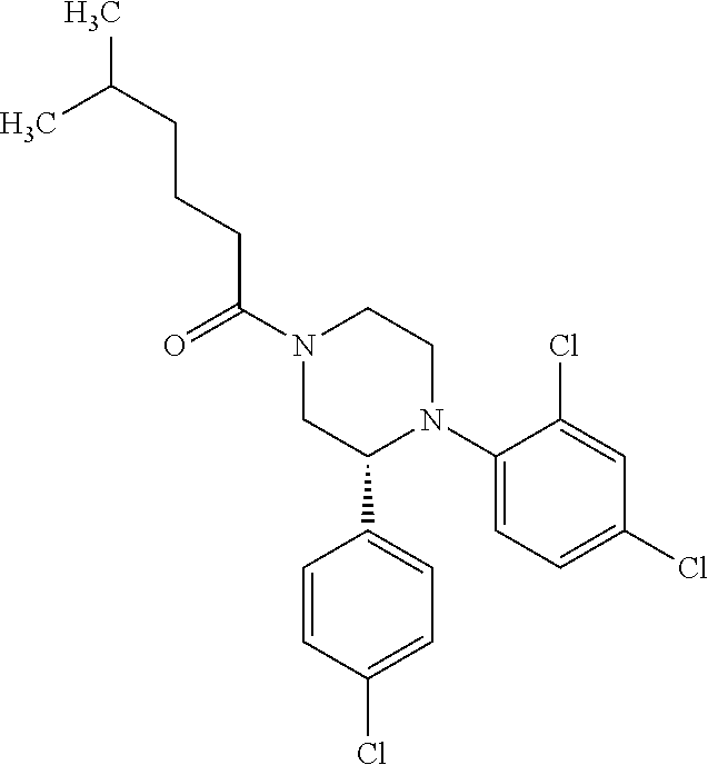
C1(N2CCN(C(CCCC(C)C)=O)CC2C2=CC=C(Cl)C=C2)=CC=C(Cl)C=C1Cl
